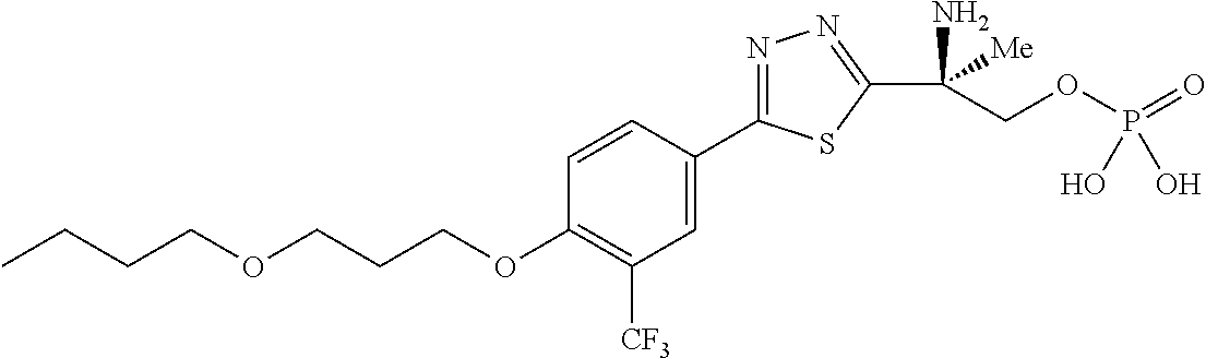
C(OCCCOC1=C([CF3])C=C(C2=NN=C(C(N)([Me])COP(=O)(O)O)S2)C=C1)CCC
